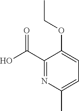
C1(C(O)=O)=NC(C)=CC=C1OCC
